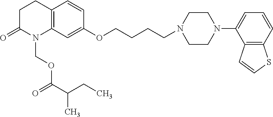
C1C(=O)N(COC(C(CC)C)=O)C2=C(C1)C=CC(OCCCCN1CCN(C3=CC=CC4=C3C=CS4)CC1)=C2
